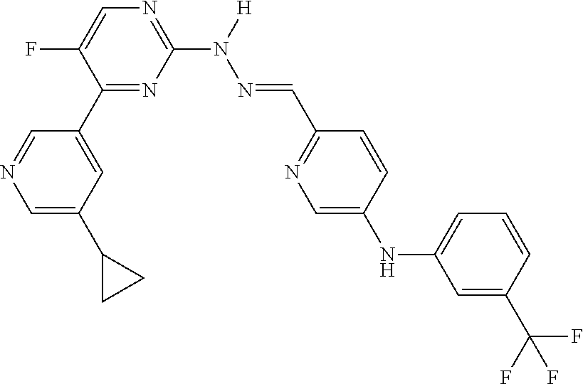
C1(C2=CC(C3CC3)=CN=C2)=NC(N(N=CC2=NC=C(NC3=CC=CC(C(F)(F)F)=C3)C=C2)[H])=NC=C1F
